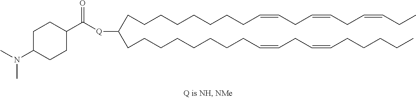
C(CCCCCCC=CCC=CCC=CCC)CC(CCCCCCCCC=CCC=CCCCCC)[Q]C(C1CCC(N(C)C)CC1)=O
